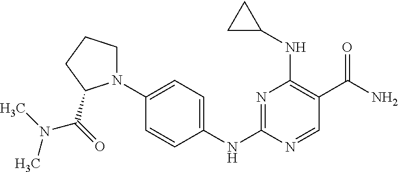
N1=C(NC2=CC=C(N3CCCC3C(=O)N(C)C)C=C2)N=CC(C(N)=O)=C1NC1CC1
